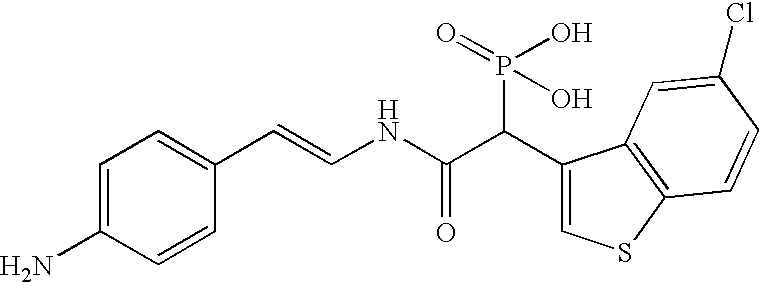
C1=C(N)C=CC(C=CNC(C(C2=CSC3=C2C=C(Cl)C=C3)P(O)(O)=O)=O)=C1
